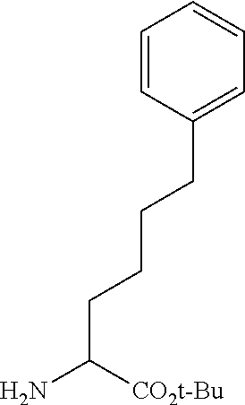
C1=CC(CCCCC(N)[CO2t-Bu])=CC=C1
